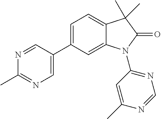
C1=C(C2=CC=C3C(=C2)N(C2=NC=NC(C)=C2)C(=O)C3(C)C)C=NC(C)=N1
